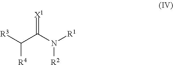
[R4]C([R3])C(N([R1])[R2])=[X1]
